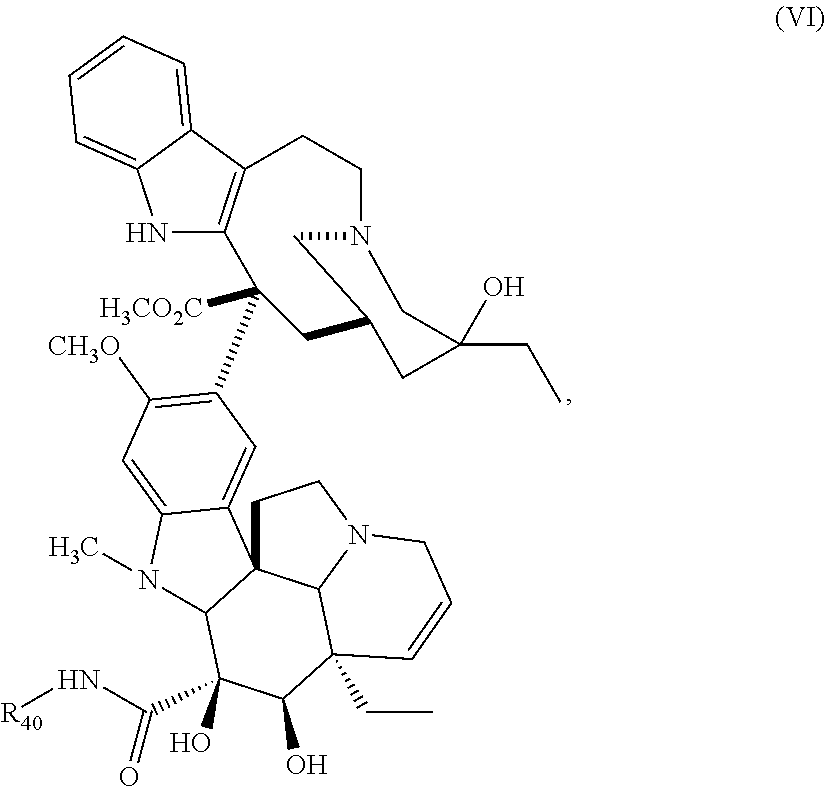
C1C23C4N(C1)CC=CC4(CC)C(O)C(O)(C(N[R40])=O)C2N(C)C1=CC([CH3O])=C(C2([H3CO2C])C4=C(C5=CC=CC=C5N4)CCN4CC(C2)CC(CC)(O)C4)C=C31
